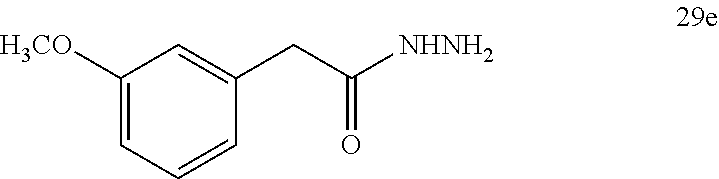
C1=C(CC(=O)[NHNH2])C=CC=C1[H3CO]
